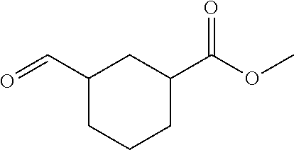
C1(C=O)CCCC(C(OC)=O)C1
